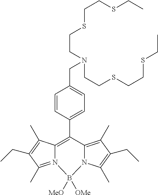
N12=C(C)C(CC)=C(C)C1=C(C1=CC=C(CN(CCSCCSCC)CCSCCSCC)C=C1)C1=C(C)C(CC)=C(C)N1B2([MeO])[OMe]
